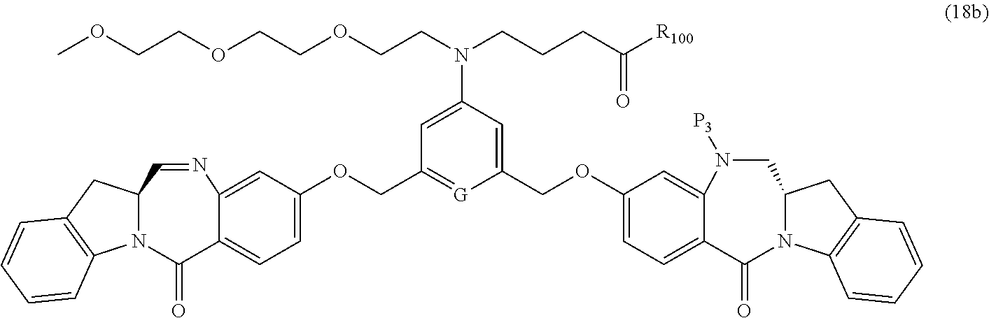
C1(COC2=CC=C3C(=C2)N([P3])CC2N(C3=O)C3=C(C2)C=CC=C3)=CC(N(CCOCCOCCOC)CCCC([R100])=O)=CC(COC2=CC=C3C(=C2)N=CC2N(C3=O)C3=C(C2)C=CC=C3)=[G]1
